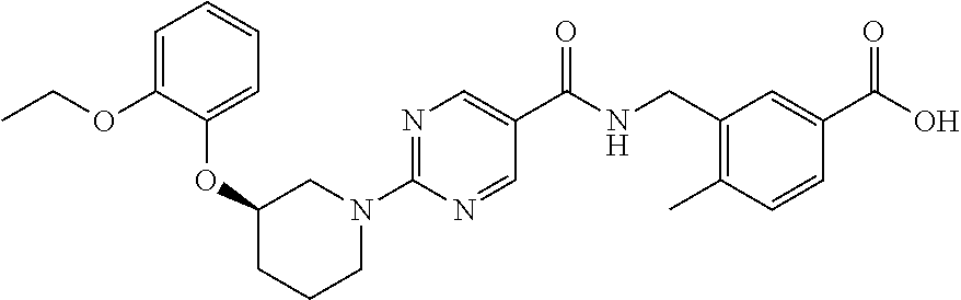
O(C1CCCN(C2=NC=C(C(NCC3=C(C)C=CC(C(O)=O)=C3)=O)C=N2)C1)C1=CC=CC=C1OCC
